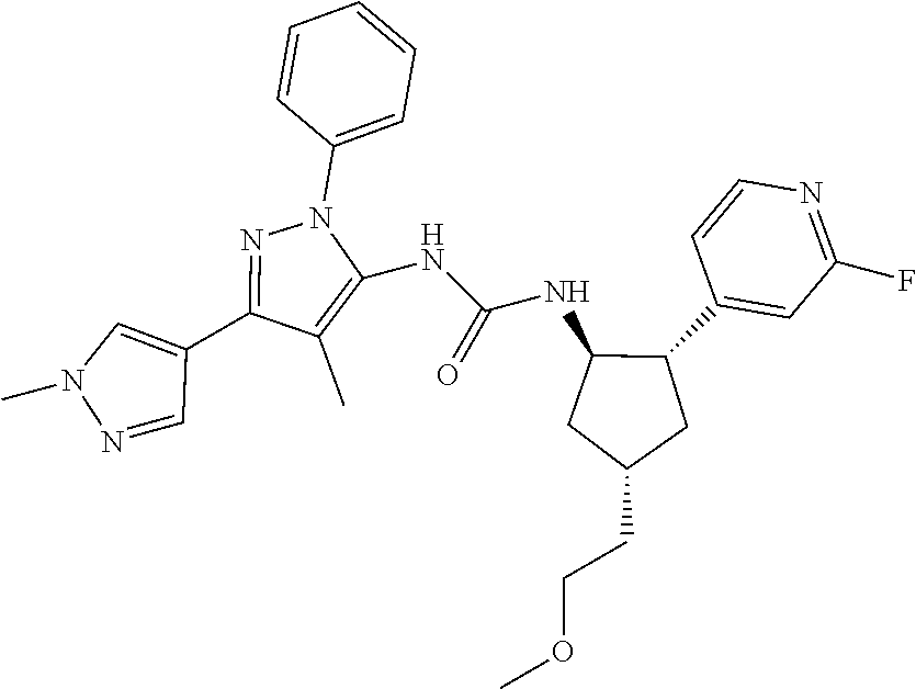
C1(C)=C(NC(=O)NC2CC(CCOC)CC2C2=CC(F)=NC=C2)N(C2=CC=CC=C2)N=C1C1=CN(C)N=C1
